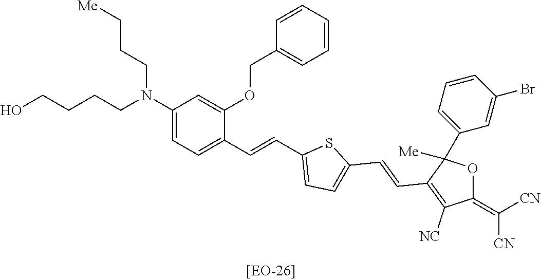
C(CN(CCC[Me])C1=CC=C(C=CC2=CC=C(C=CC3=C([NC])C(=C([CN])[CN])OC3(C3=CC=CC(Br)=C3)[Me])S2)C(OCC2=CC=CC=C2)=C1)CCO
